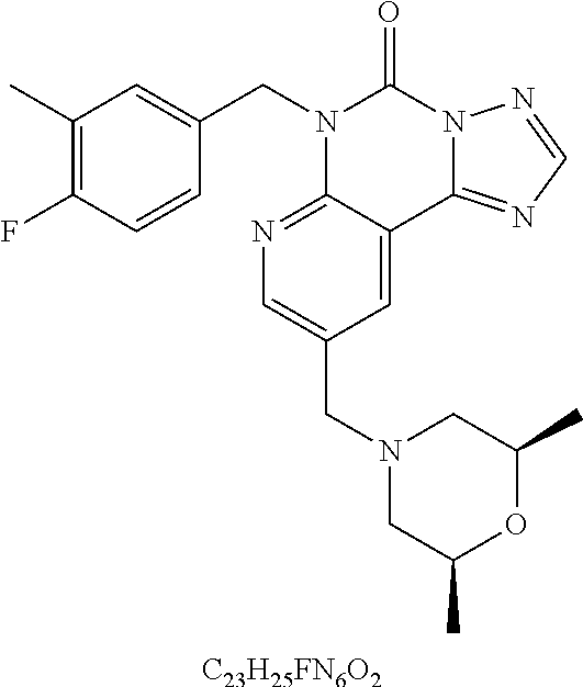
[C23H25FN6O2].C1(C)=C(F)C=CC(CN2C3=NC=C(CN4CC(C)OC(C)C4)C=C3C3=NC=NN3C2=O)=C1
